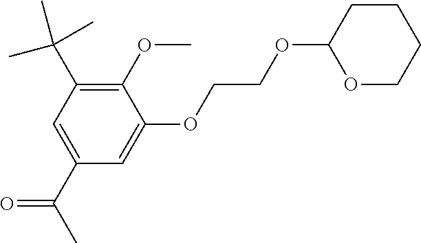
C1CC(OCCOC2=CC(C(C)=O)=CC(C(C)(C)C)=C2OC)OCC1
